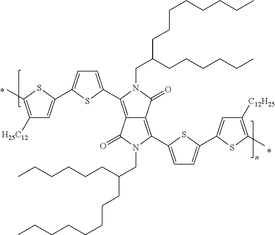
C1([H25C12])=C(C)SC(C2=CC=C(C3=C4C(=C(C5=CC=C(C6=CC([C12H25])=C(C)S6)S5)N(CC(CCCCCCCC)CCCCCC)C4=O)C(=O)N3CC(CCCCCCCC)CCCCCC)S2)=C1
